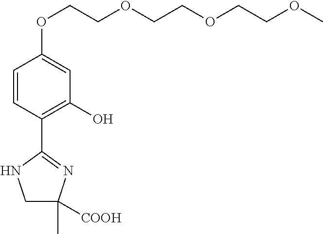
C1=CC(C2=NC(C)([COOH])CN2)=C(O)C=C1OCCOCCOCCOC
